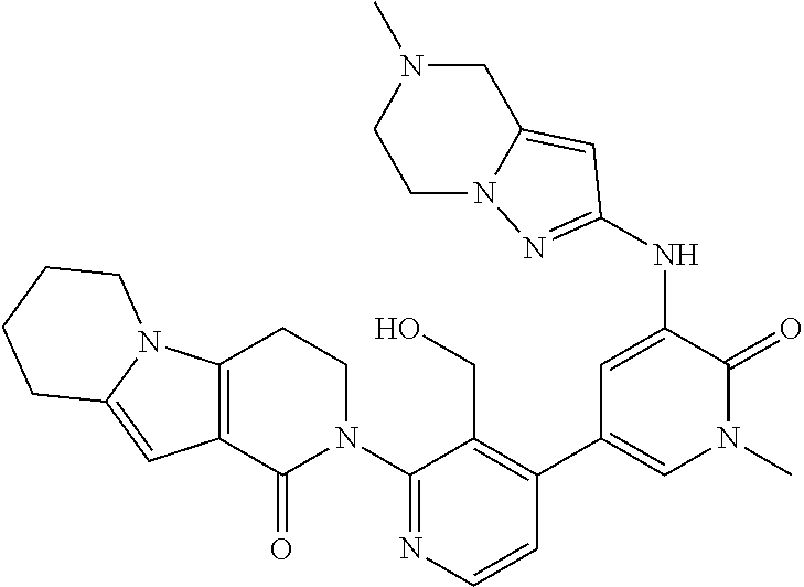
C1(N2CCC3=C(C2=O)C=C2N3CCCC2)=NC=CC(C2=CN(C)C(=O)C(NC3=NN4C(=C3)CN(C)CC4)=C2)=C1CO
